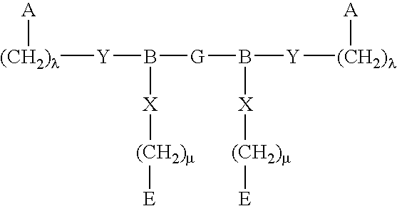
[(CH2)l]([Y]B([G]B([Y][(CH2)l][A])[X][(CH2)m][E])[X][(CH2)m][E])[A]
